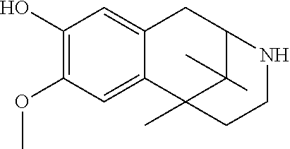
C1(O)=C(OC)C=C2C(=C1)CC1C(C)(C)C2(C)CCN1
